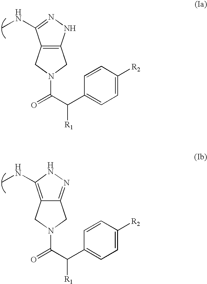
C12=C(NN=C1NC)CN(C(C(C1=CC=C([R2])C=C1)[R1])=O)C2.C12=C(NC)NN=C1CN(C(C(C1=CC=C([R2])C=C1)[R1])=O)C2
